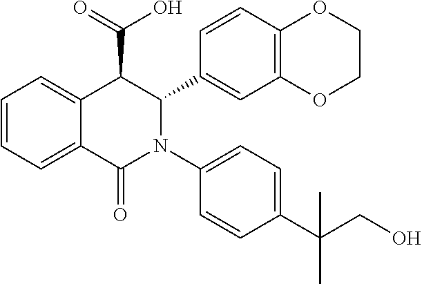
C1=CC=C2C(=C1)C(C(=O)O)C(C1=CC3=C(C=C1)OCCO3)N(C1=CC=C(C(CO)(C)C)C=C1)C2=O
